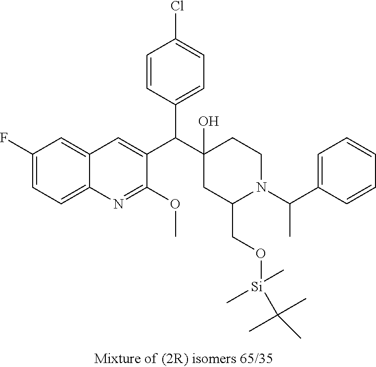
C1=CC(C(C2=CC3=CC(F)=CC=C3N=C2OC)C2(O)CC(CO[Si](C(C)(C)C)(C)C)N(C(C)C3=CC=CC=C3)CC2)=CC=C1Cl
